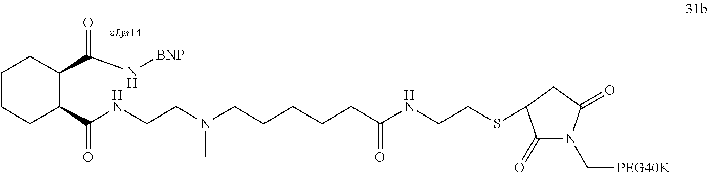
C1CCC(C(NCCN(CCCCCC(=O)NCCSC2C(=O)N(C[PEG40K])C(=O)C2)C)=O)C(C(N[BNP])=O)C1
